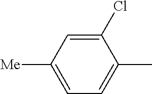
C1=C([Me])C=C(Cl)C(C)=C1
